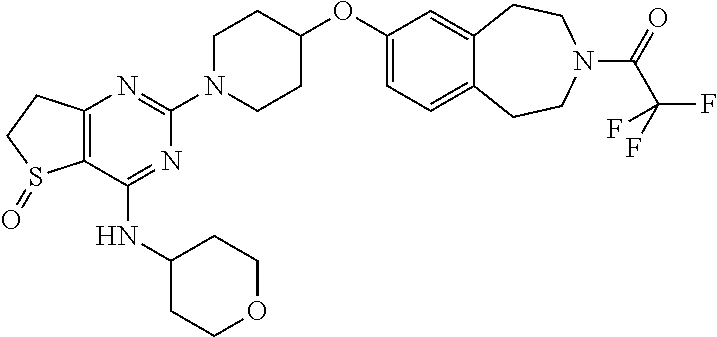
C12=C(C(NC3CCOCC3)=NC(N3CCC(OC4=CC=C5C(=C4)CCN(C(=O)C(F)(F)F)CC5)CC3)=N1)S(=O)CC2
